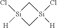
[Si]1(Cl)([H])C[Si](Cl)([H])C1
